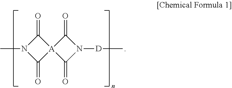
CN1C(=O)[A]2(C1=O)C(=O)N([D]C)C2=O
